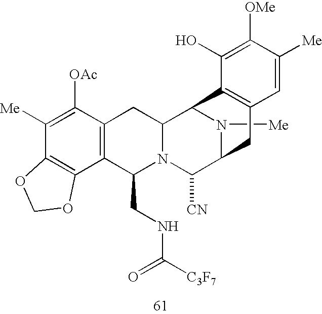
N1([Me])C2C([CN])N3C(CNC([C3F7])=O)C4=C(C([OAc])=C([Me])C5=C4OCO5)CC3C1C1=C(C2)C=C([Me])C([OMe])=C1O
